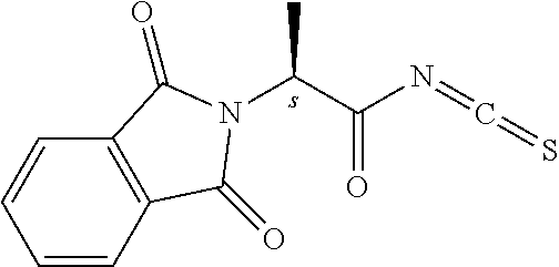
C1=CC2=C(C=C1)C(=O)N(C(C(N=C=S)=O)C)C2=O
